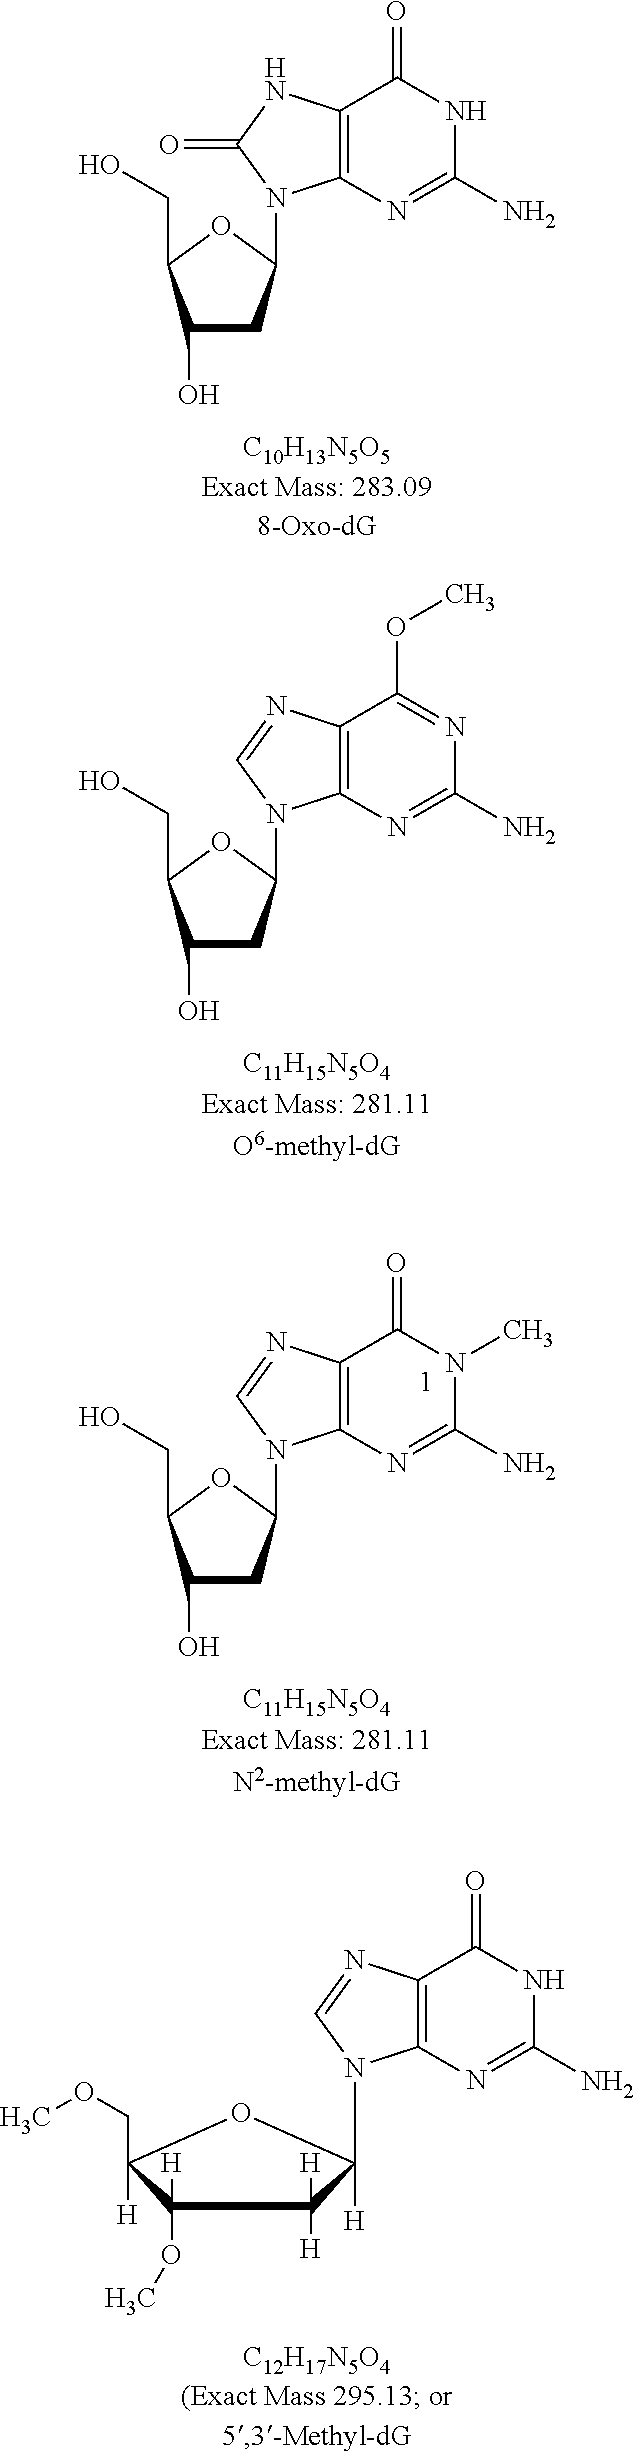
C12=C(N=C(N)NC1=O)N(C1CC(O)C(CO)O1)C(=O)N2.C12=C(N=C(N)N(C)C1=O)N(C1CC(O)C(CO)O1)C=N2.C12=C(N=C(N)N=C1OC)N(C1CC(O)C(CO)O1)C=N2.C12=C(N=C(N)NC1=O)N(C1([H])C([H])([H])C(OC)([H])C([H])(COC)O1)C=N2
